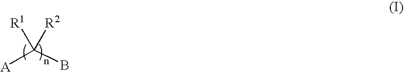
[A]C(B)([R2])[R1]
